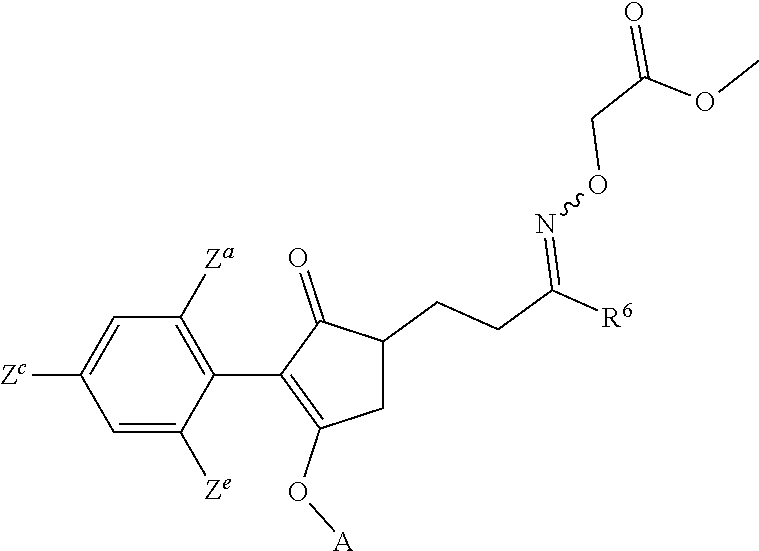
C1=C([Ze])C(C2=C(O[A])CC(CCC([R6])=NOCC(OC)=O)C2=O)=C([Za])C=C1[Zc]
